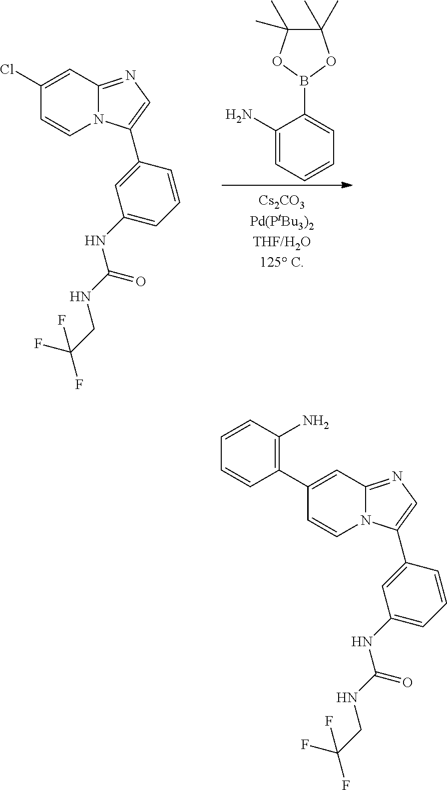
C1(Cl)=CC2=NC=C(C3=CC(NC(NCC(F)(F)F)=O)=CC=C3)N2C=C1.C1(C)(C)C(C)(C)OB(C2=CC=CC=C2N)O1.C1(C2=C(N)C=CC=C2)=CC2=NC=C(C3=CC(NC(NCC(F)(F)F)=O)=CC=C3)N2C=C1
